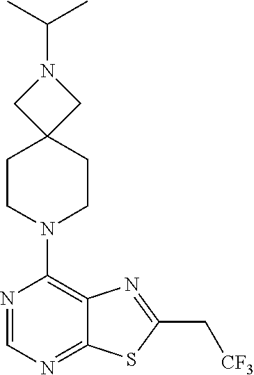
N1=CN=C2C(=C1N1CCC3(CC1)CN(C(C)C)C3)N=C(C[CF3])S2
